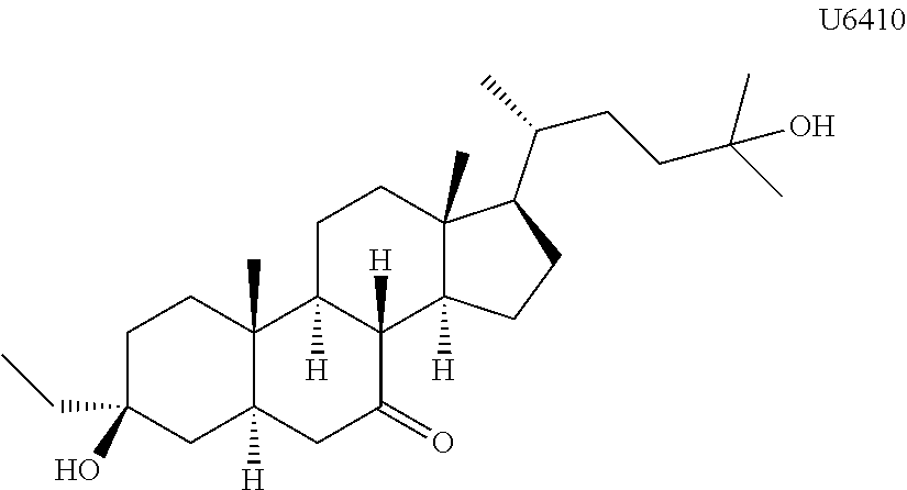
C1CC(O)(CC)CC2([H])C1(C)C1([H])C([H])(C(=O)C2)C2([H])C(C)(CC1)C(C(CCC(C)(C)O)C)CC2
